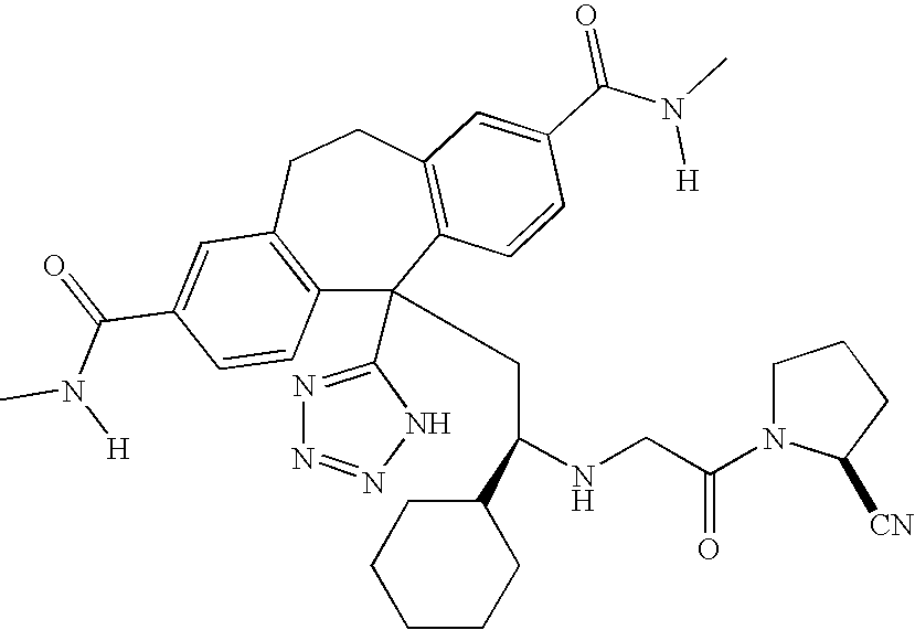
C1(C(=O)N(C)[H])=CC2=C(C=C1)C(C1=NN=NN1)(CC(NCC(N1C([CN])CCC1)=O)C1CCCCC1)C1=C(CC2)C=C(C(N(C)[H])=O)C=C1
